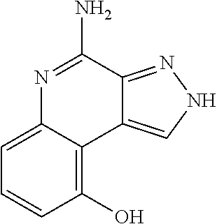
C1(O)=C2C(=CC=C1)N=C(N)C1=NNC=C21
